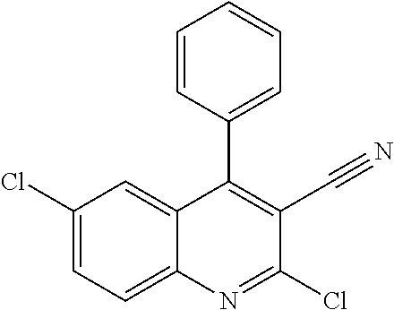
C1=CC(C2=C(C#N)C(Cl)=NC3=CC=C(Cl)C=C32)=CC=C1
